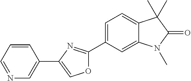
C1=C(C2=NC(C3=CN=CC=C3)=CO2)C=C2C(=C1)C(C)(C)C(=O)N2C
